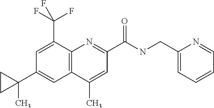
C1(C)=CC(C(=O)NCC2=CC=CC=N2)=NC2=C1C=C(C1(C)CC1)C=C2C(F)(F)F
